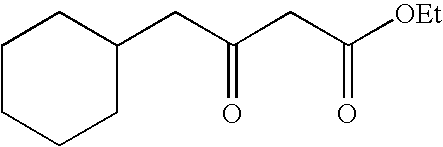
C(C1CCCCC1)C(CC([OEt])=O)=O
